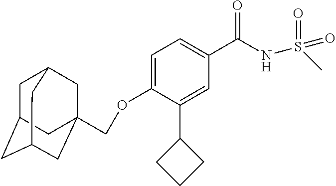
C1=C(OCC23CC4CC(CC(C2)C4)C3)C(C2CCC2)=CC(C(NS(C)(=O)=O)=O)=C1
